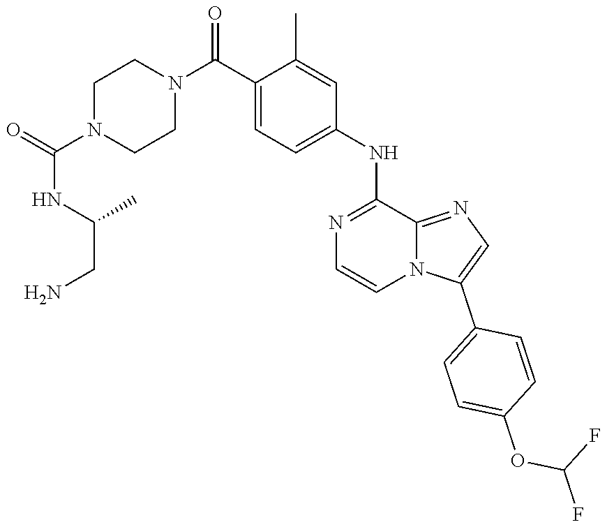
N(C(=O)N1CCN(C(C2=CC=C(NC3=NC=CN4C3=NC=C4C3=CC=C(OC(F)F)C=C3)C=C2C)=O)CC1)C(CN)C
